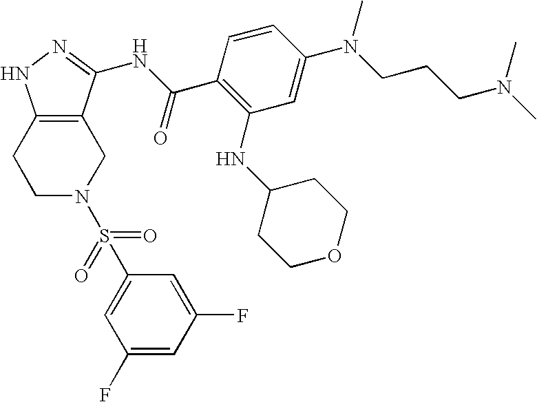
C1C2=C(CCN1S(C1=CC(F)=CC(F)=C1)(=O)=O)NN=C2NC(C1=C(NC2CCOCC2)C=C(N(CCCN(C)C)C)C=C1)=O
